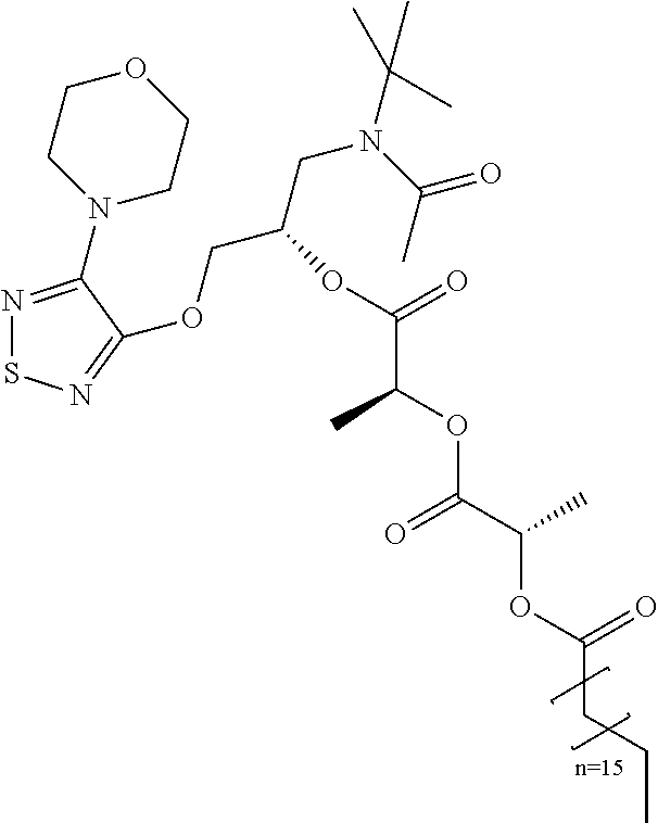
N1=C(N2CCOCC2)C(OCC(OC(C(OC(C(C)OC(CCC)=O)=O)C)=O)CN(C(C)=O)C(C)(C)C)=NS1
